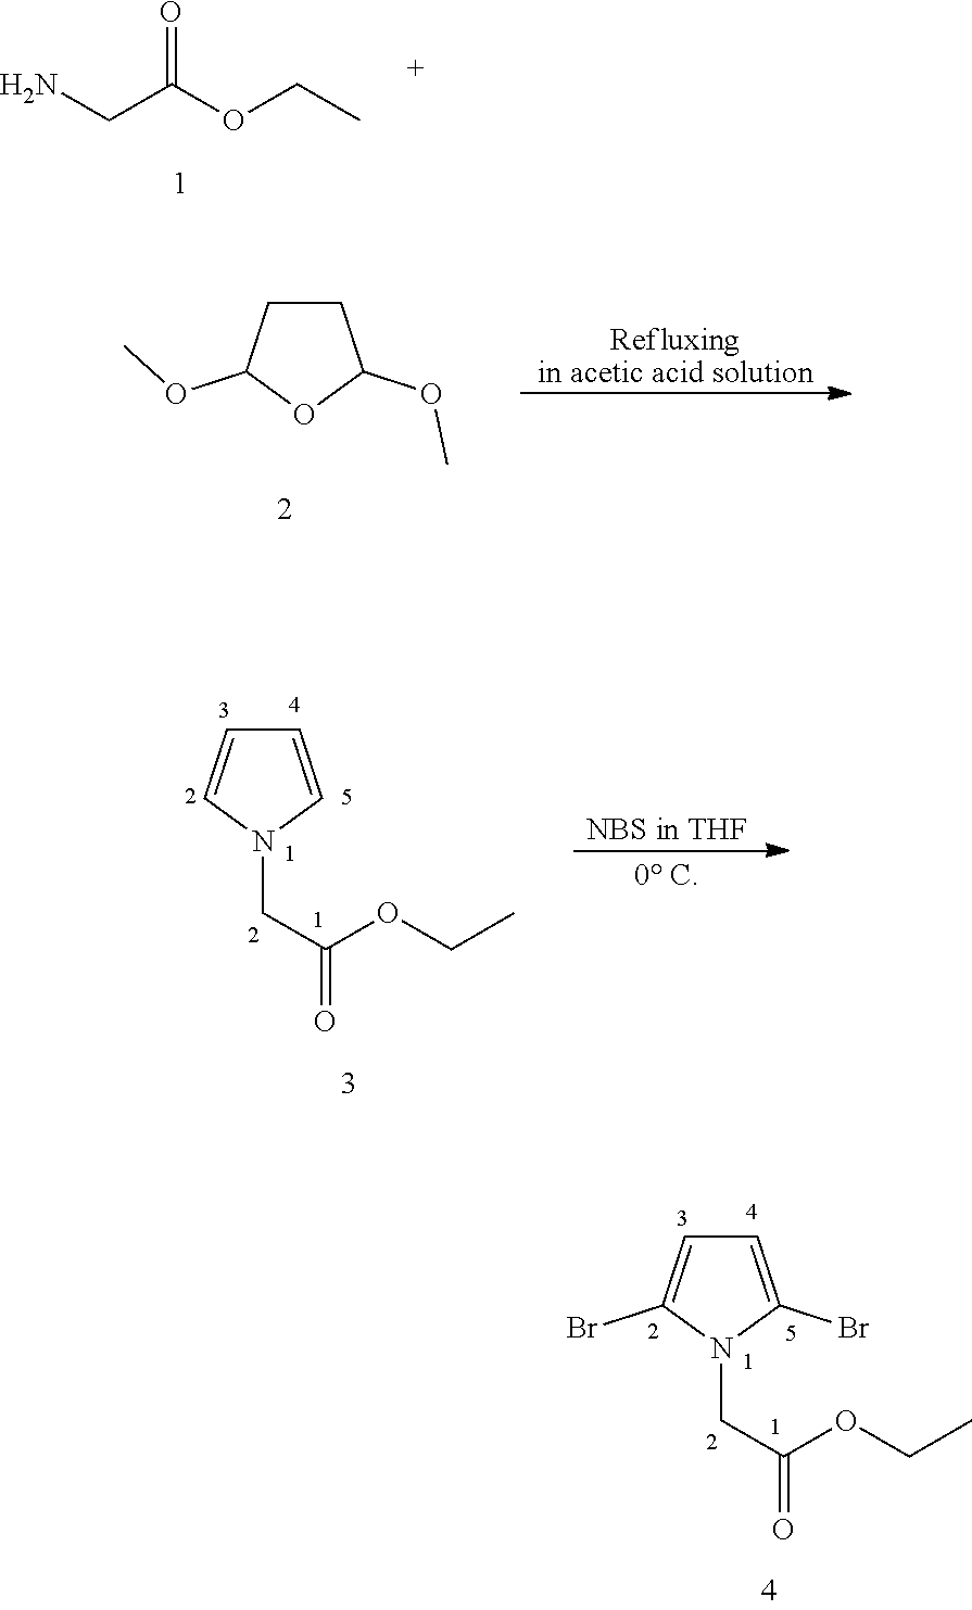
C1=C(Br)N(CC(=O)OCC)C(Br)=C1.O=C(OCC)CN.C1CC(OC)OC1OC.[Refluxingin acetic acid solution].C1=CN(CC(=O)OCC)C=C1.[NBS in THF].[0 C]
